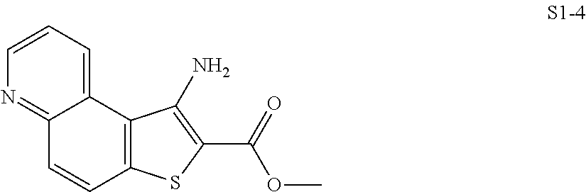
C12=CC=CN=C1C=CC1=C2C(N)=C(C(=O)OC)S1
